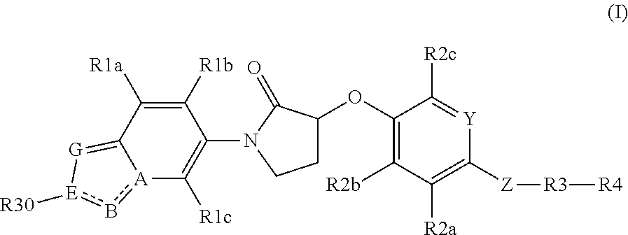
C1([R1b])=C([R1a])C2=[G][E]([R30])b[A]2C([R1c])=C1N1CCC(OC2=C([R2b])C([R2a])=C([Z][R3][R4])[Y]=C2[R2c])C1=O
